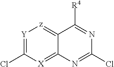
[Y]1=C(Cl)[X]=C2C(=[z]1)C([R4])=NC(Cl)=N2
